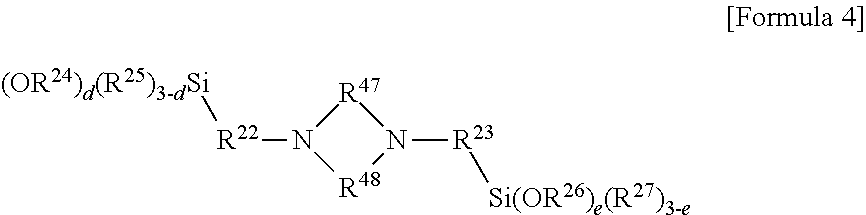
N1([R22][(OR24)d(R25)3-dSi])[R48]N([R23][Si(OR26)e(R27)3-e])[R47]1
